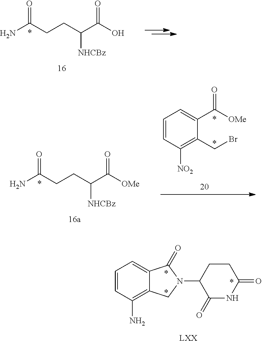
NC(CCC(C(O)=O)[NHCBz])=O.NC(CCC(C([OMe])=O)[NHCBz])=O.C1=CC([NO2])=C(CBr)C(C([OMe])=O)=C1.C1=CC(N)=C2C(=C1)C(=O)N(C1C(=O)NC(=O)CC1)C2.[LXX]
